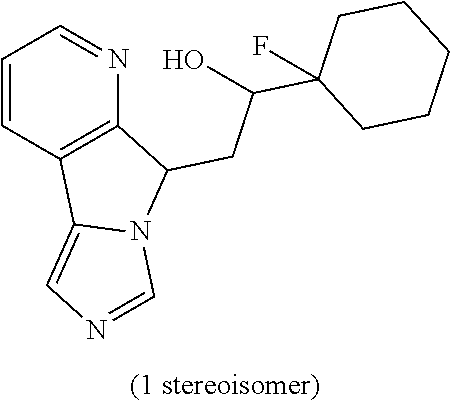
C1=CC2=C(N=C1)C(CC(C1(F)CCCCC1)O)N1C2=CN=C1
